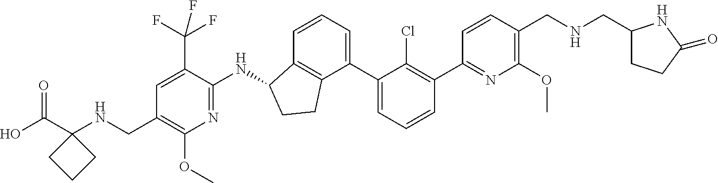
C1(CNCC2=C(OC)N=C(C3=C(Cl)C(C4=CC=CC5=C4CCC5NC4=NC(OC)=C(CNC5(C(O)=O)CCC5)C=C4C(F)(F)F)=CC=C3)C=C2)CCC(=O)N1
